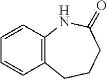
C1=CC2=C(C=C1)CCCC(=O)N2
